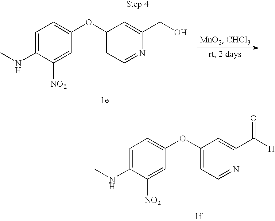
C1=C(NC)C([NO2])=CC(OC2=CC=NC(C([H])=O)=C2)=C1.C1=C(NC)C([NO2])=CC(OC2=CC=NC(CO)=C2)=C1
